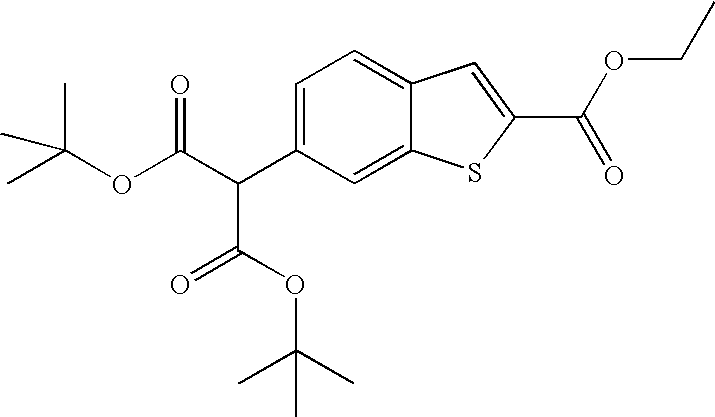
C1=C(C(C(OC(C)(C)C)=O)C(OC(C)(C)C)=O)C=C2C(=C1)C=C(C(OCC)=O)S2
